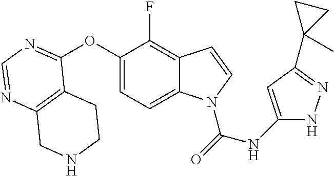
C12=C(N=CN=C1OC1=CC=C3C(=C1F)C=CN3C(=O)NC1=CC(C3(C)CC3)=NN1)CNCC2
